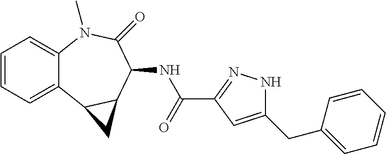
C1=CC=C2C(=C1)N(C)C(=O)C(NC(C1=NNC(CC3=CC=CC=C3)=C1)=O)C1C2C1
